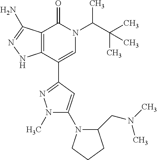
C12=C(C(C3=NN(C)C(N4C(CN(C)C)CCC4)=C3)=CN(C(C(C)(C)C)C)C1=O)NN=C2N
